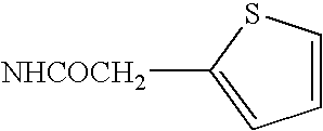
C1=CSC([NHCOCH2])=C1
